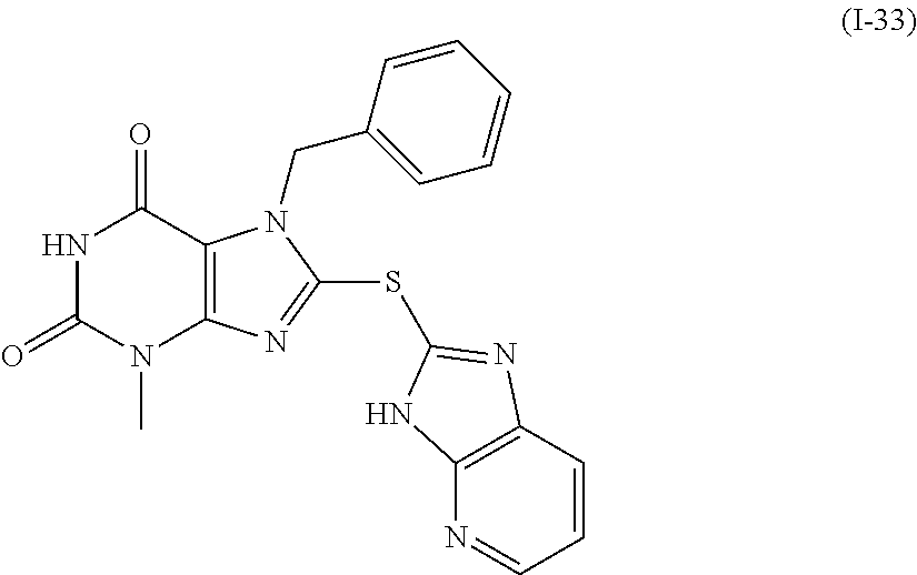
N1C(=O)N(C)C2=C(C1=O)N(CC1=CC=CC=C1)C(SC1=NC3=C(N=CC=C3)N1)=N2
